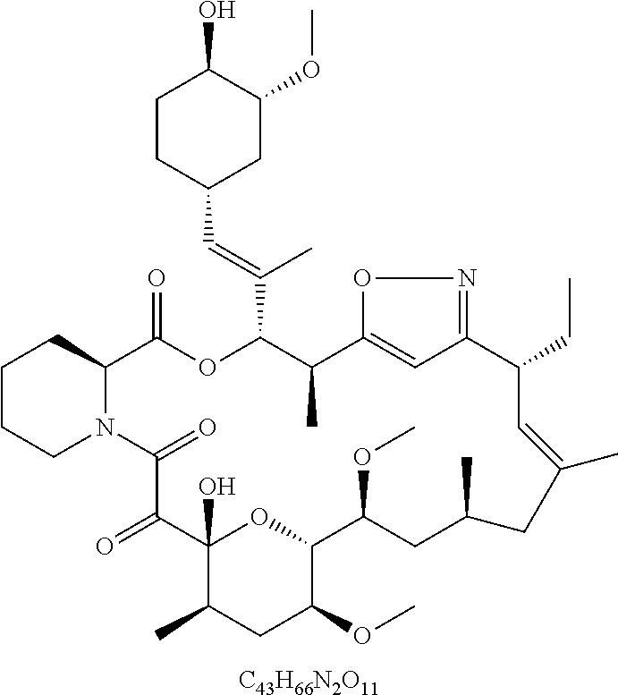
[C43H66N2O11].C1CCN2C(C1)C(=O)OC(C(=CC1CC(OC)C(O)CC1)C)C(C)C1=CC(=NO1)C(CC)C=C(C)CC(C)CC(OC)C1OC(O)(C(=O)C2=O)C(C)CC1OC
